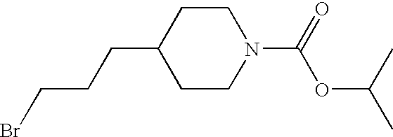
C1CN(C(=O)OC(C)C)CCC1CCCBr
